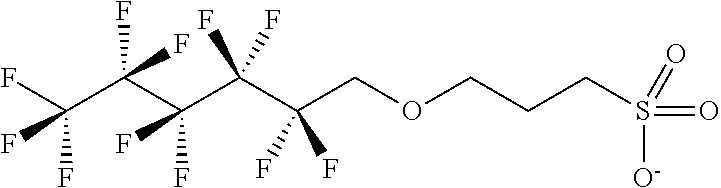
FC(C(C(C(C(COCCCS(=O)([O-])=O)(F)F)(F)F)(F)F)(F)F)(F)F
